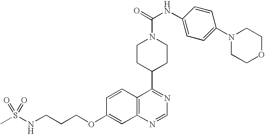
CS(NCCCOC1=CC2=C(C=C1)C(C1CCN(C(=O)NC3=CC=C(N4CCOCC4)C=C3)CC1)=NC=N2)(=O)=O
